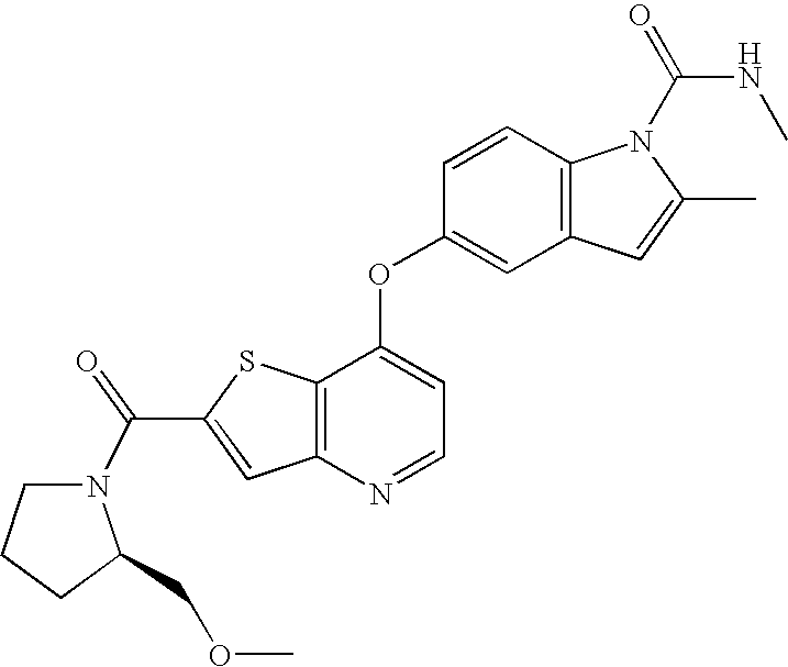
C12=C(C(OC3=CC4=C(C=C3)N(C(=O)NC)C(C)=C4)=CC=N1)SC(C(=O)N1CCCC1COC)=C2
